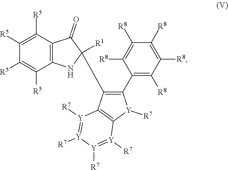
C1([R5])=C([R5])C2=C(C([R5])=C1[R5])NC([R1])(C1=C(C3=C([R8])C([R8])=C([R8])C([R8])=C3[R8])[Y]([R7])C3=C1[Y]([R7])=[Y]([R7])[Y]([R7])=[Y]3[R7])C2=O
